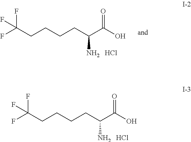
FC(CCCCC(C(O)=O)N)(F)F.Cl.FC(CCCCC(C(O)=O)N)(F)F.Cl
